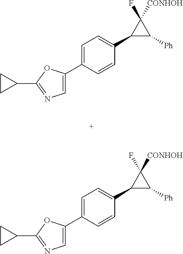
C1=C(C2=CN=C(C3CC3)O2)C=CC(C2C([Ph])C2([CONHOH])F)=C1.C1=C(C2=CN=C(C3CC3)O2)C=CC(C2C([Ph])C2([CONHOH])F)=C1
